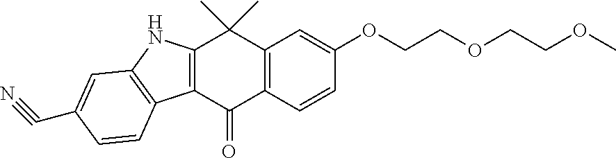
C12=C(C(=O)C3=C(C1(C)C)C=C(OCCOCCOC)C=C3)C1=C(N2)C=C(C#N)C=C1
